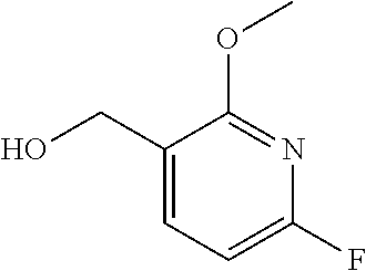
C1(CO)=CC=C(F)N=C1OC
